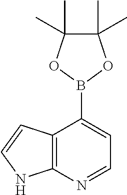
C12=C(N=CC=C1B1OC(C)(C)C(C)(C)O1)NC=C2
